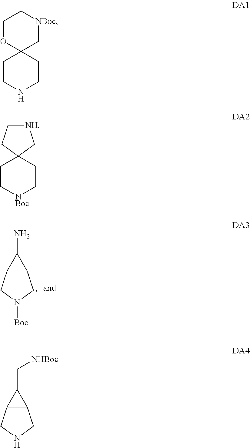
C12C(CN([Boc])C1)C2N.C1OC2(C[NBoc]C1)CCNCC2.C1C[NBoc]CCC12C[NH]CC2.C12C(CNC1)C2C[NHBoc]
